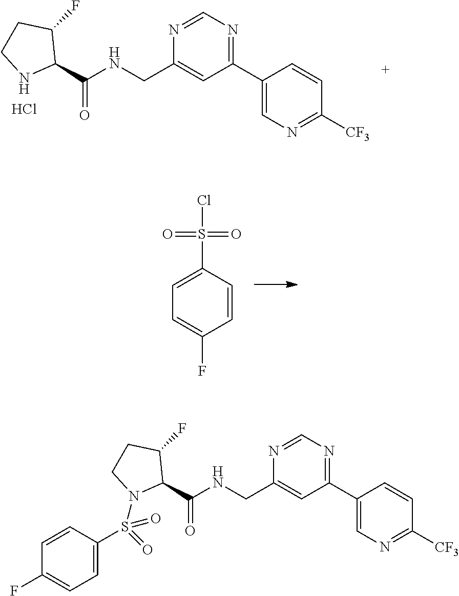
C1(C2=CN=C([CF3])C=C2)=NC=NC(CNC(=O)C2C(F)CCN2)=C1.Cl.ClS(C1=CC=C(F)C=C1)(=O)=O.C1(C2=CN=C([CF3])C=C2)=NC=NC(CNC(=O)C2C(F)CCN2S(C2=CC=C(F)C=C2)(=O)=O)=C1
